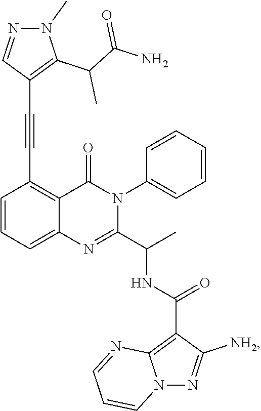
C1=CC=C2C(=C1C#CC1=C(C(C(N)=O)C)N(C)N=C1)C(=O)N(C1=CC=CC=C1)C(C(C)NC(C1=C3N(N=C1[NH2])C=CC=N3)=O)=N2
